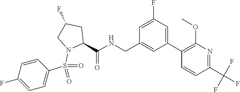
C1=C(F)C=C(C2=C(OC)N=C(C(F)(F)F)C=C2)C=C1CNC(C1N(S(C2=CC=C(F)C=C2)(=O)=O)CC(F)C1)=O
